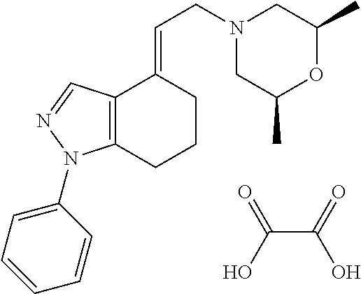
N1(CC=C2C3=C(CCC2)N(C2=CC=CC=C2)N=C3)CC(C)OC(C)C1.C(C(=O)O)(O)=O
